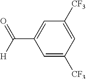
C1([CF3])=CC([CF3])=CC(C([H])=O)=C1
